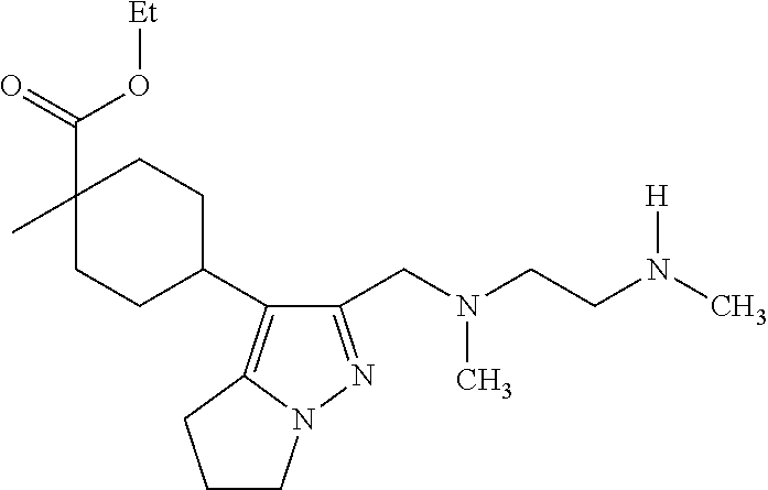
C1(CN(CCN(C)[H])C)=NN2C(=C1C1CCC(C)(C(=O)O[Et])CC1)CCC2
